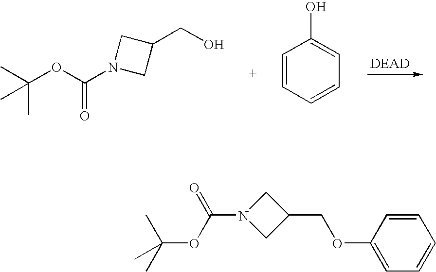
OCC1CN(C(OC(C)(C)C)=O)C1.C1=CC=CC=C1O.C1N(C(=O)OC(C)(C)C)CC1COC1=CC=CC=C1
